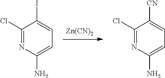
[Zn(CN)2].C1(Cl)=NC(N)=CC=C1I.C1(Cl)=NC(N)=CC=C1[CN]
